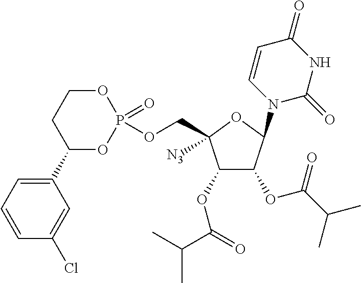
C1(OC(=O)C(C)C)C(OC(C(C)C)=O)C(N2C=CC(=O)NC2=O)OC1(COP1(=O)OCCC(C2=CC=CC(Cl)=C2)O1)[N3]
